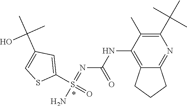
C1(C(C)(C)C)=C(C)C(NC(N=S(N)(C2=CC(C(C)(C)O)=CS2)=O)=O)=C2C(=N1)CCC2
